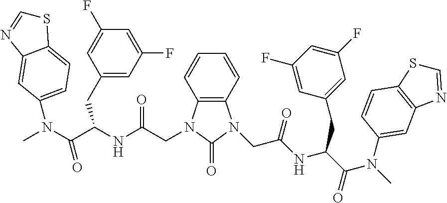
C12=C(C=CC=C1)N(CC(NC(C(N(C)C1=CC3=C(SC=N3)C=C1)=O)CC1=CC(F)=CC(F)=C1)=O)C(=O)N2CC(NC(C(N(C)C1=CC=C2SC=NC2=C1)=O)CC1=CC(F)=CC(F)=C1)=O
